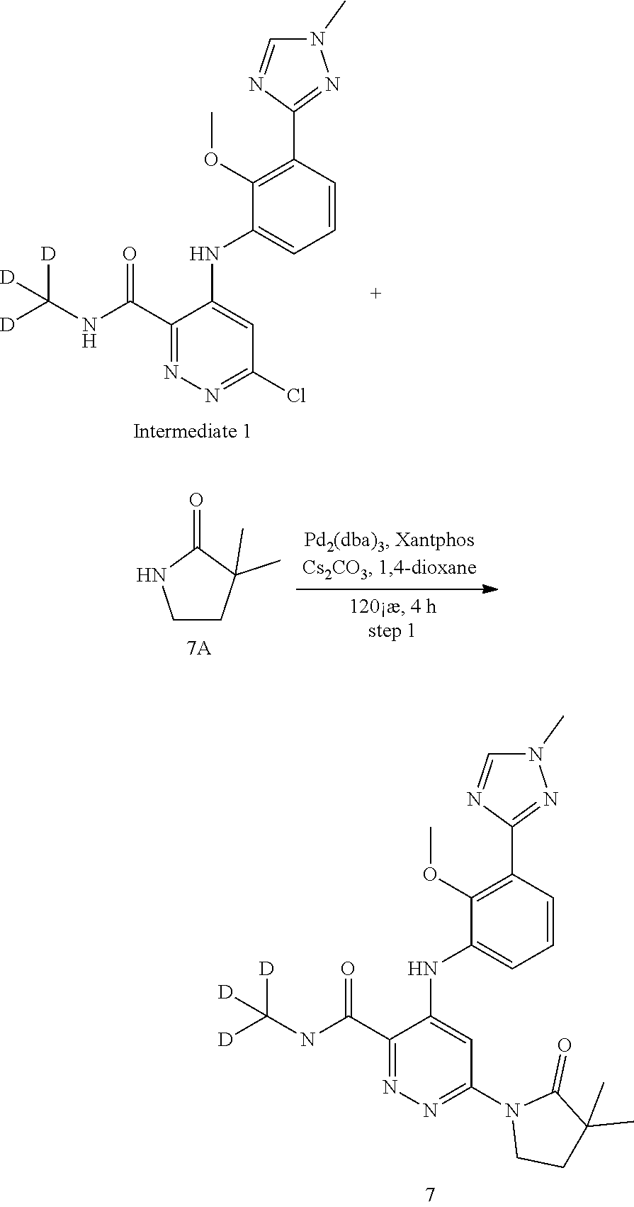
C1(C(NC([D])([D])[D])=O)=NN=C(N2CCC(C)(C)C2=O)C=C1NC1=CC=CC(C2=NN(C)C=N2)=C1OC.C1(C(NC([D])([D])[D])=O)=NN=C(Cl)C=C1NC1=CC=CC(C2=NN(C)C=N2)=C1OC.C1CC(C)(C)C(=O)N1
